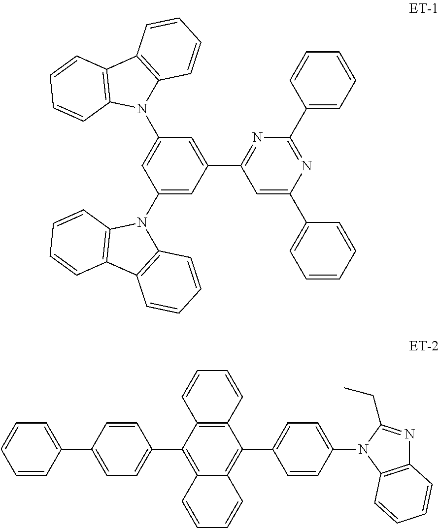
C1(N2C3=C(C4=C2C=CC=C4)C=CC=C3)=CC(C2=NC(C3=CC=CC=C3)=NC(C3=CC=CC=C3)=C2)=CC(N2C3=C(C4=C2C=CC=C4)C=CC=C3)=C1.C12=C(C(C3=CC=C(C4=CC=CC=C4)C=C3)=C3C(=C1C1=CC=C(N4C5=C(N=C4CC)C=CC=C5)C=C1)C=CC=C3)C=CC=C2
